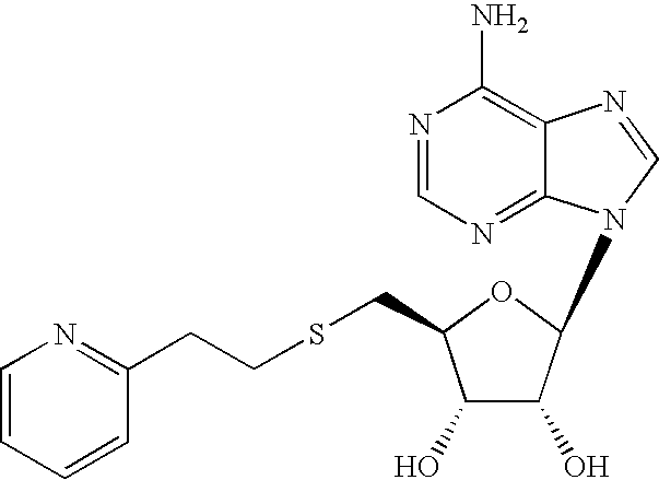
N1=CN=C2C(=C1N)N=CN2C1C(O)C(O)C(CSCCC2=NC=CC=C2)O1
